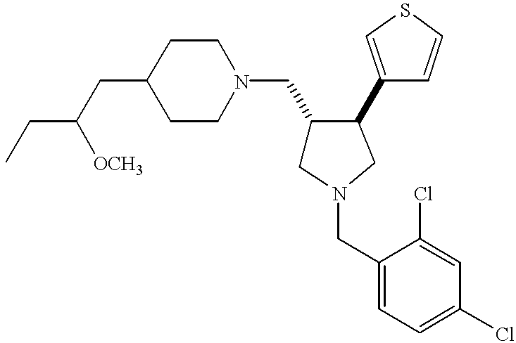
C1(CN2CCC(CC(CC)[OCH3])CC2)CN(CC2=CC=C(Cl)C=C2Cl)CC1C1=CSC=C1
